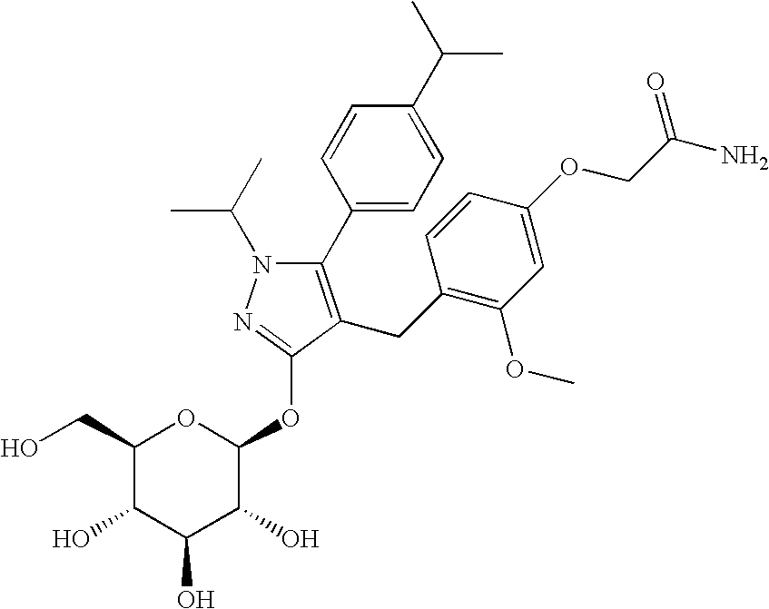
C1(C2=CC=C(C(C)C)C=C2)=C(CC2=C(OC)C=C(OCC(N)=O)C=C2)C(OC2OC(CO)C(O)C(O)C2O)=NN1C(C)C
